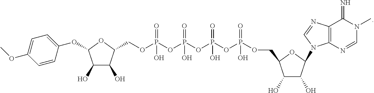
C1=CC(OC2C(O)C(O)C(COP(OP(OP(OP(OCC3C(O)C(O)C(N4C5=C(N=C4)C(=N)N(C)C=N5)O3)(=O)O)(=O)O)(=O)O)(=O)O)O2)=CC=C1OC
